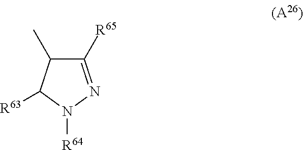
C1(C)C([R65])=NN([R64])C1[R63]
